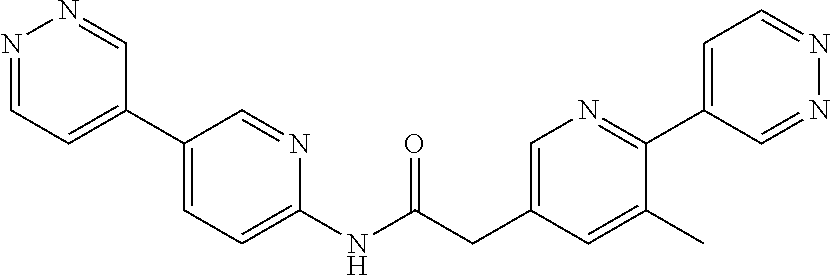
N1=CC=C(C2=CC=C(NC(CC3=CN=C(C4=CC=NN=C4)C(C)=C3)=O)N=C2)C=N1
